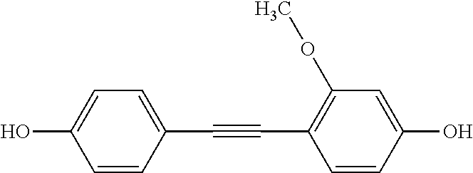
C1=CC(C#CC2=C(OC)C=C(O)C=C2)=CC=C1O
